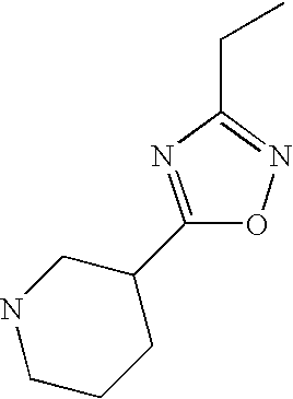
C1CCC(C2=NC(CC)=NO2)CN1
